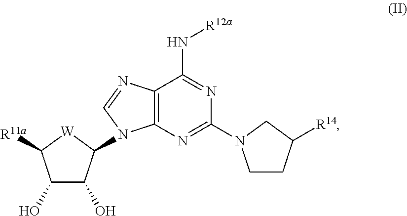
[W]1C(N2C3=C(C(N[R12a])=NC(N4CC([R14])CC4)=N3)N=C2)C(O)C(O)C1[R11a]
